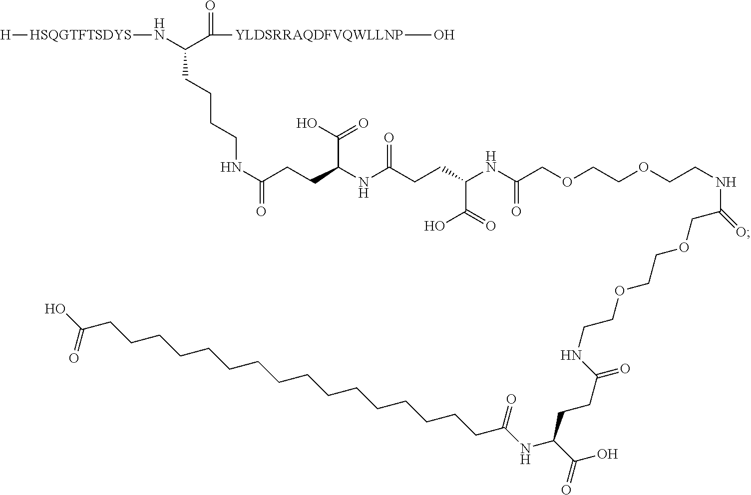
[H][HSQGTFTSDYS]NC(C([YLDSRRAQDFVQWLLNP]O)=O)CCCCNC(=O)CCC(NC(CCC(NC(COCCOCCNC(COCCOCCNC(=O)CCC(NC(=O)CCCCCCCCCCCCCCCCC(O)=O)C(=O)O)=O)=O)C(=O)O)=O)C(O)=O
